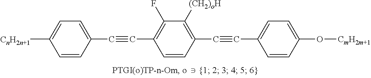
[CnH2n+1]C1=CC=C(C#CC2=C(F)C([(CH2)oH])=C(C#CC3=CC=C(O[CmH2m+1])C=C3)C=C2)C=C1
